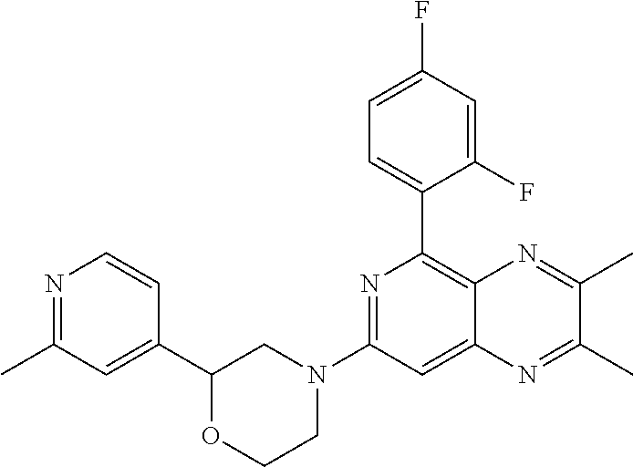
C1(C2=C3C(=CC(N4CCOC(C5=CC(C)=NC=C5)C4)=N2)N=C(C)C(C)=N3)=CC=C(F)C=C1F
